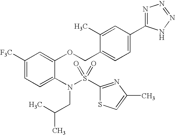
C1([F3C])=CC=C(N(S(C2=NC(C)=CS2)(=O)=O)CC(C)C)C(OCC2=CC=C(C3=NN=NN3)C=C2C)=C1
